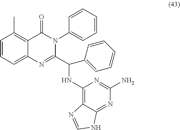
C1=CC=C2C(=C1C)C(=O)N(C1=CC=CC=C1)C(C(NC1=C3C(=NC(N)=N1)NC=N3)C1=CC=CC=C1)=N2
